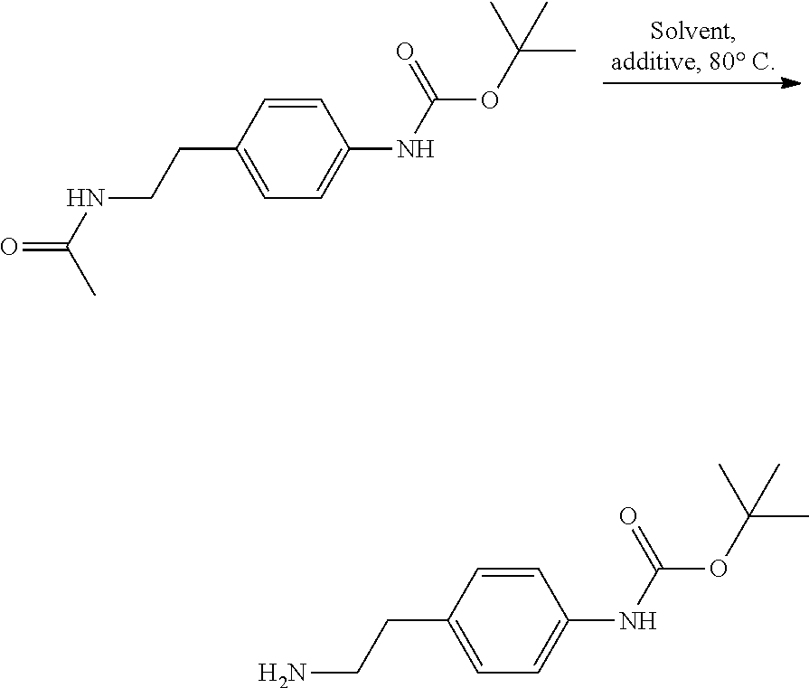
C1=CC(CCNC(=O)C)=CC=C1NC(OC(C)(C)C)=O.C1=CC(CCN)=CC=C1NC(OC(C)(C)C)=O
